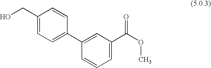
C1(CO)=CC=C(C2=CC(C(OC)=O)=CC=C2)C=C1
